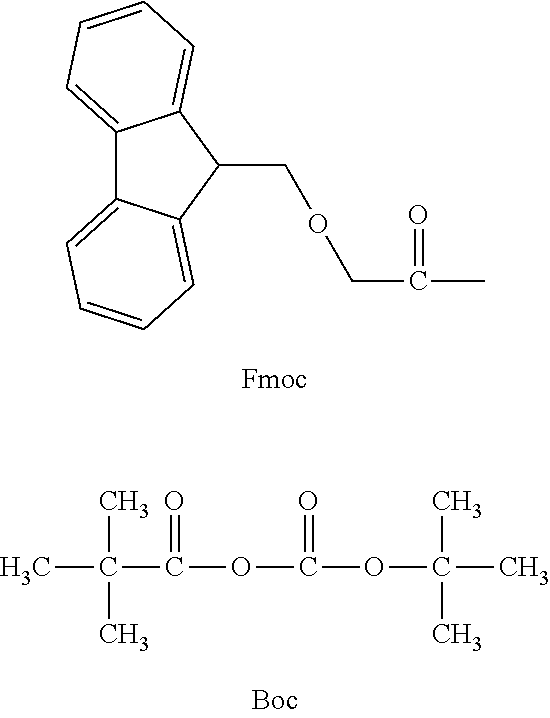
C12=CC=CC=C1C(COCC(C)=O)C1=CC=CC=C21.CC(C(OC(OC(C)(C)C)=O)=O)(C)C
